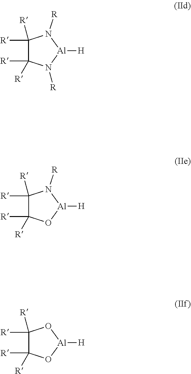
C1([R])([R])C([R])([R])N([R])[Al]([H])N1[R].C1([R])([R])C([R])([R])O[Al]([H])N1[R].C1([R])([R])C([R])([R])O[Al]([H])O1
